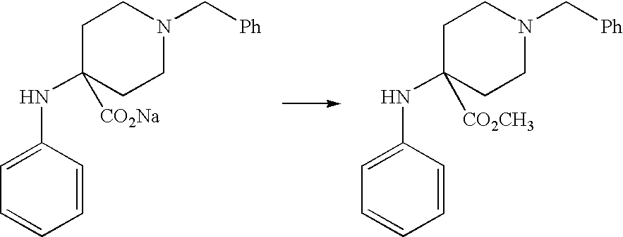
C1=CC(NC2([CO2Na])CCN(C[Ph])CC2)=CC=C1.C1=CC(NC2([CO2CH3])CCN(C[Ph])CC2)=CC=C1
